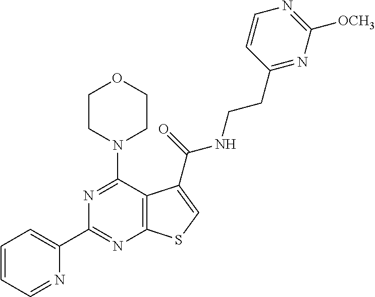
C1=CC=NC(C2=NC3=C(C(N4CCOCC4)=N2)C(C(=O)NCCC2=NC([OCH3])=NC=C2)=CS3)=C1
